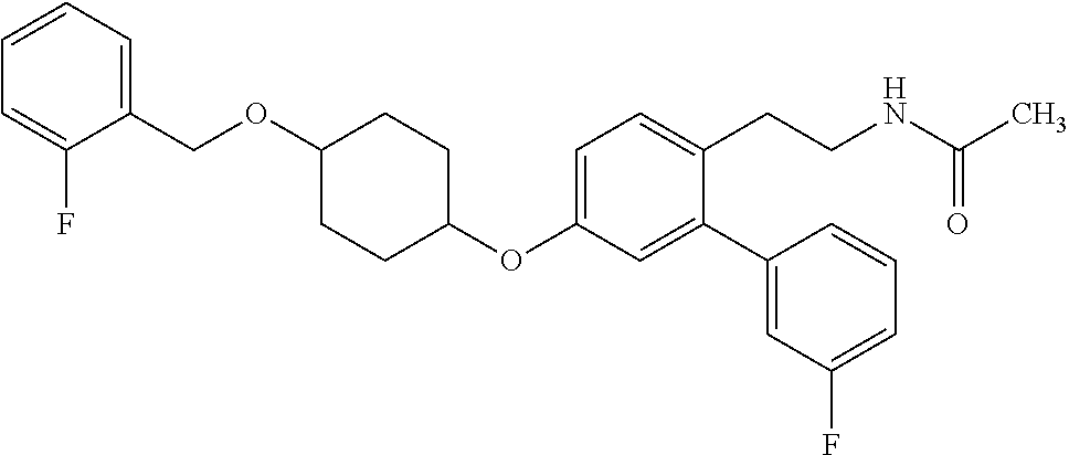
C1(OC2=CC=C(CCNC(C)=O)C(C3=CC(F)=CC=C3)=C2)CCC(OCC2=CC=CC=C2F)CC1
